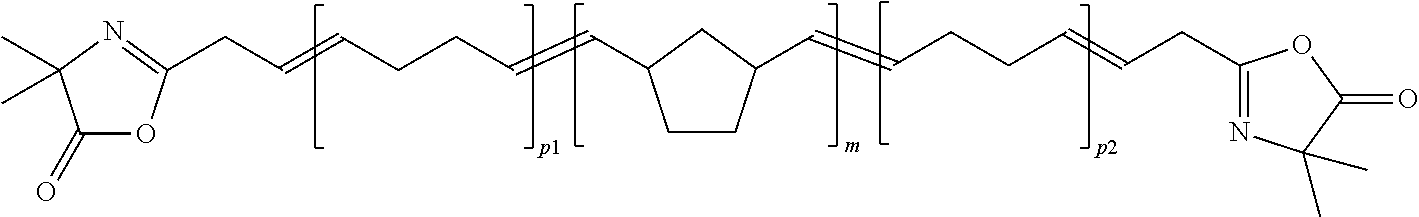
C1(=O)OC(CC=CCCC=CC2CCC(C=CCCC=CCC3=NC(C)(C)C(=O)O3)C2)=NC1(C)C
